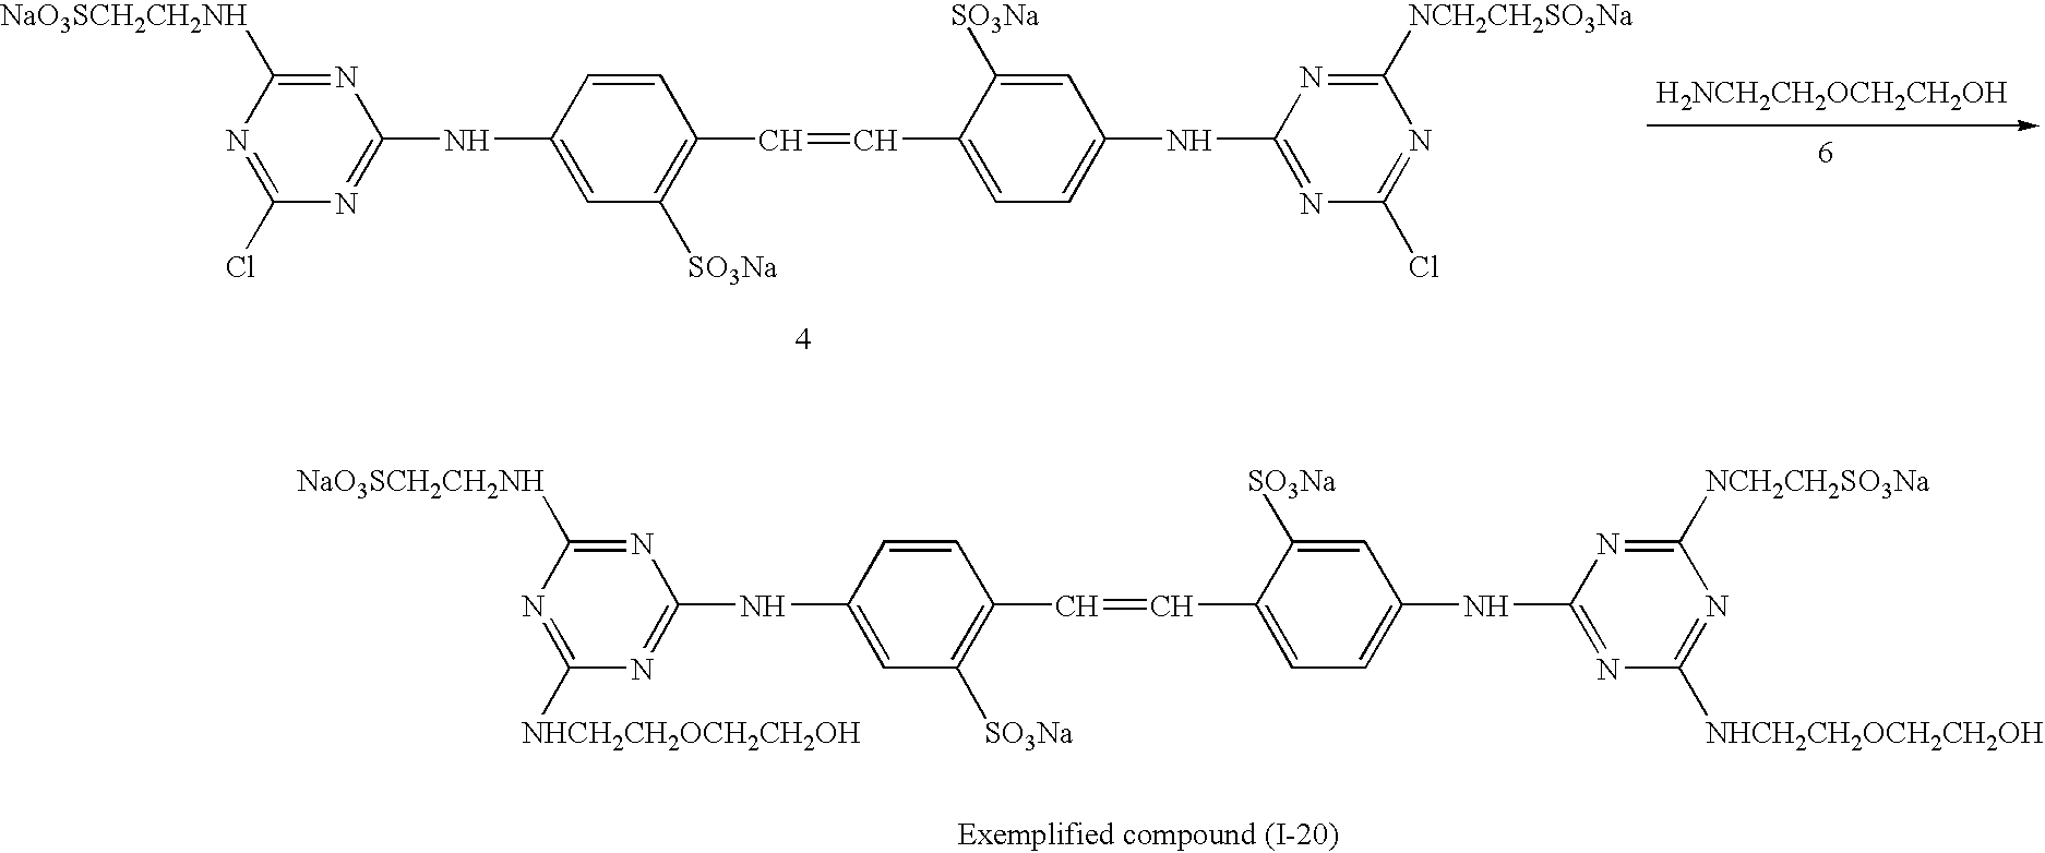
N1=C([NaO3SCH2CH2NH])N=C(Cl)N=C1NC1=CC([SO3Na])=C(C=CC2=CC=C(NC3=NC(Cl)=NC([NCH2CH2SO3Na])=N3)C=C2[SO3Na])C=C1.[H2NCH2CH2OCH2CH2OH].N1=C([NaO3SCH2CH2NH])N=C([NHCH2CH2OCH2CH2OH])N=C1NC1=CC([SO3Na])=C(C=CC2=CC=C(NC3=NC([NHCH2CH2OCH2CH2OH])=NC([NCH2CH2SO3Na])=N3)C=C2[SO3Na])C=C1
